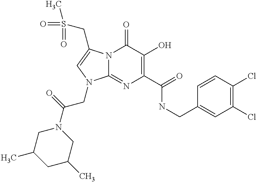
N12C(=NC(C(=O)NCC3=CC(Cl)=C(Cl)C=C3)=C(O)C1=O)N(CC(=O)N1CC(C)CC(C)C1)C=C2CS(C)(=O)=O
